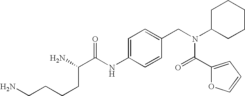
NCCCCC(C(NC1=CC=C(CN(C(=O)C2=CC=CO2)C2CCCCC2)C=C1)=O)N
